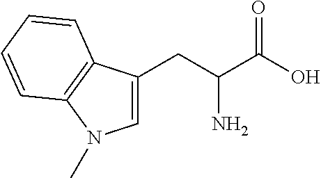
C1=C(CC(C(O)=O)N)C2=C(N1C)C=CC=C2
